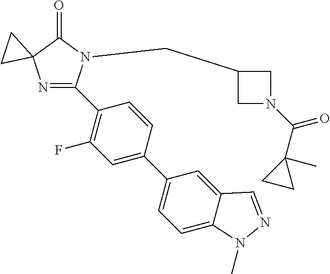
N1=C(C2=C(F)C=C(C3=CC=C4C(=C3)C=NN4C)C=C2)N(CC2CN(C(C3(C)CC3)=O)C2)C(=O)C12CC2
